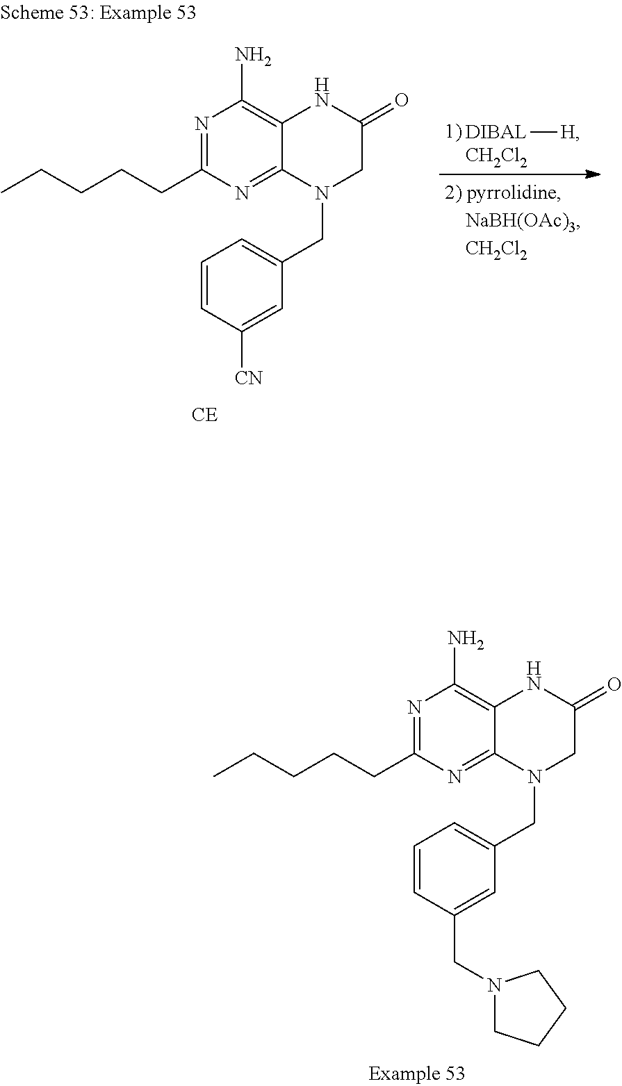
N1=C(CCCCC)N=C2C(=C1N)NC(=O)CN2CC1=CC=CC(CN2CCCC2)=C1.[DIBAL][H].N1=C(CCCCC)N=C2C(=C1N)NC(=O)CN2CC1=CC=CC([CN])=C1
